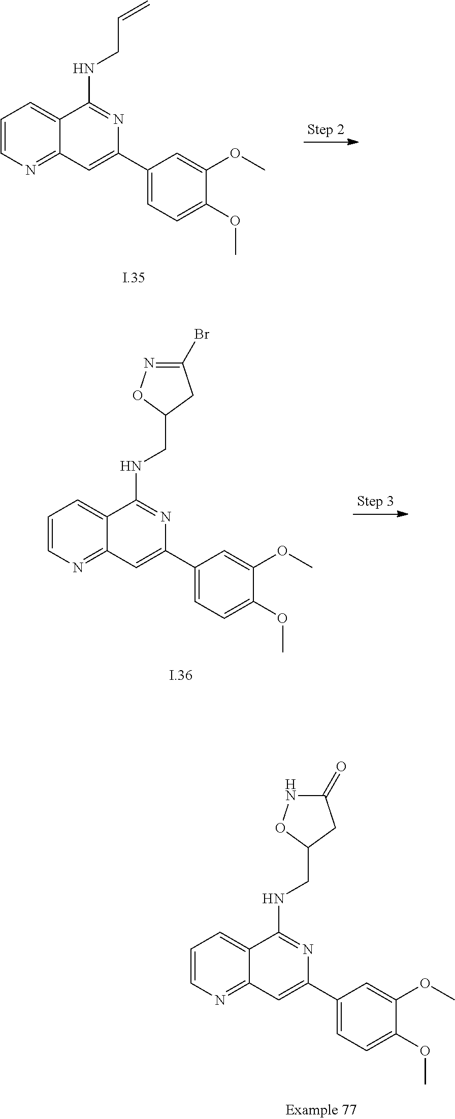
C1=CN=C2C(=C1)C(NCC=C)=NC(C1=CC=C(OC)C(OC)=C1)=C2.C1=CN=C2C(=C1)C(NCC1ON=C(Br)C1)=NC(C1=CC=C(OC)C(OC)=C1)=C2.C1=CN=C2C(=C1)C(NCC1ONC(=O)C1)=NC(C1=CC=C(OC)C(OC)=C1)=C2
